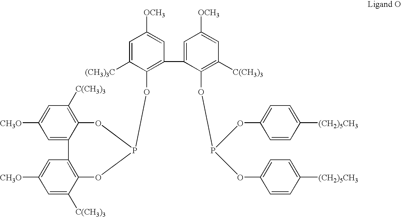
C1=C([(CH3)3C])C(OP2OC3=C([C(CH3)3])C=C([CH3O])C=C3C3=C(C([C(CH3)3])=CC([CH3O])=C3)O2)=C(C2=CC([OCH3])=CC([C(CH3)3])=C2OP(OC2=CC=C([(CH2)5CH3])C=C2)OC2=CC=C([(CH2)5CH3])C=C2)C=C1[OCH3]
